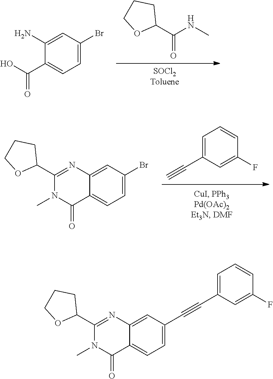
[SOCl2Toluene].C1(C(NC)=O)CCCO1.C1(C(O)=O)=CC=C(Br)C=C1N.C1=C(C#C)C=C(F)C=C1.C12=CC=C(Br)C=C1N=C(C1CCCO1)N(C)C2=O.C(C1=CC=C2C(=C1)N=C(C1CCCO1)N(C)C2=O)#CC1=CC=CC(F)=C1
